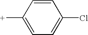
C1=CC([+])=CC=C1Cl
